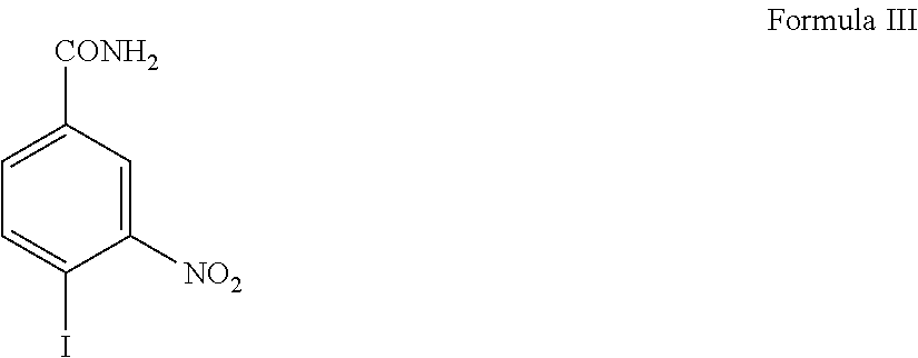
C1([NO2])=CC([CONH2])=CC=C1I
